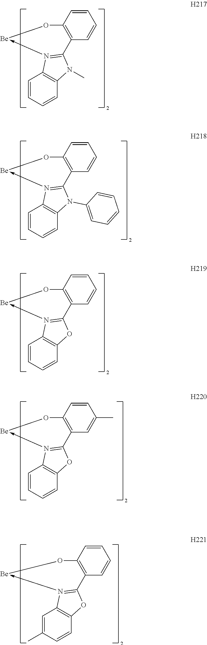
C1=CC=CC2=C1N1->[Be]OC3=C(C=CC=C3)C=1N2C.C1=CC=CC2=C1N1->[Be]OC3=C(C=CC=C3)C=1N2C1=CC=CC=C1.C1=CC=CC2=C1N1->[Be]OC3=C(C=CC=C3)C=1O2.C1=CC=CC2=C1N1->[Be]OC3=C(C=C(C)C=C3)C=1O2.C1=C(C)C=CC2=C1N1->[Be]OC3=C(C=CC=C3)C=1O2
